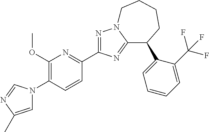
N1=C(C2=NC(OC)=C(N3C=C(C)N=C3)C=C2)N=C2N1CCCCC2C1=CC=CC=C1C(F)(F)F
